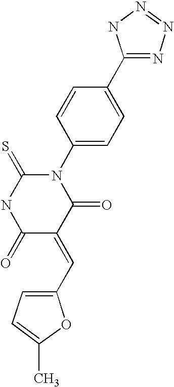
N1(C2=CC=C(C3=NN=NN3)C=C2)C(=S)NC(=O)C(=CC2=CC=C(C)O2)C1=O
